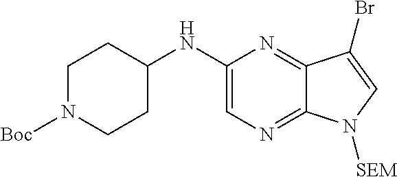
C1=C(NC2CCN([Boc])CC2)N=C2C(=N1)N([SEM])C=C2Br
